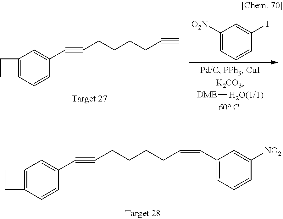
C12=C(C=CC(C#CCCCCC#C)=C1)CC2.C1([O2N])=CC=CC(I)=C1.[DME][H2O(1/1)].C12=C(C=CC(C#CCCCCC#CC3=CC=CC([NO2])=C3)=C1)CC2
